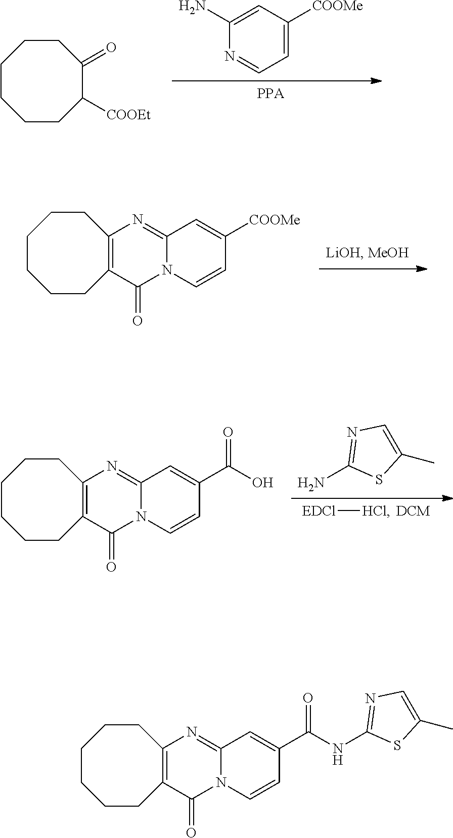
[PPA].N1=CC=C([COOMe])C=C1N.O=C1C([COOEt])CCCCCC1.C12=NC3=C(C(=O)N1C=CC([COOMe])=C2)CCCCCC3.[DCM].[EDCl][HCl].NC1=NC=C(C)S1.C12=NC3=C(C(=O)N1C=CC(C(=O)O)=C2)CCCCCC3.C1(NC(C2=CC3=NC4=C(C(=O)N3C=C2)CCCCCC4)=O)=NC=C(C)S1
